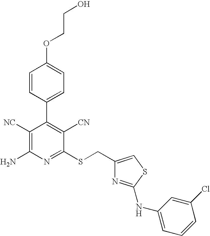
O(C1=CC=C(C2=C([CN])C(SCC3=CSC(NC4=CC=CC(Cl)=C4)=N3)=NC(N)=C2[NC])C=C1)CCO
